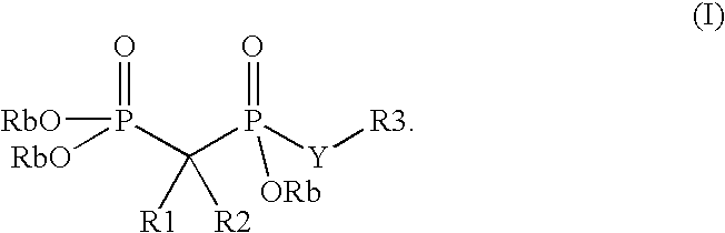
C(P([Y][R3])(=O)[ORb])(P([RbO])(=O)[RbO])([R1])[R2]
